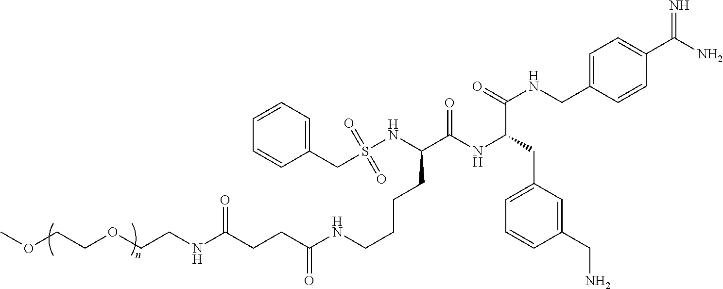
C1=CC(CS(NC(C(NC(CC2=CC=CC(CN)=C2)C(NCC2=CC=C(C(=N)N)C=C2)=O)=O)CCCCNC(CCC(NCCOCCOC)=O)=O)(=O)=O)=CC=C1
